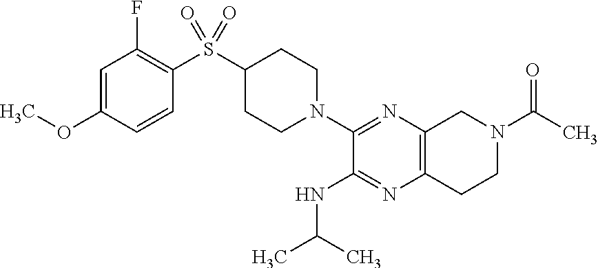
C1=C(OC)C=CC(S(C2CCN(C3=NC4=C(N=C3NC(C)C)CCN(C(C)=O)C4)CC2)(=O)=O)=C1F
